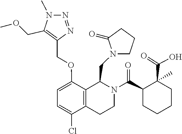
C1(COC)=C(COC2=CC=C(Cl)C3=C2C(CN2CCCC2=O)N(C(C2CCCCC2(C(=O)O)C)=O)CC3)N=NN1C
